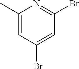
C1(C)=CC(Br)=CC(Br)=N1
